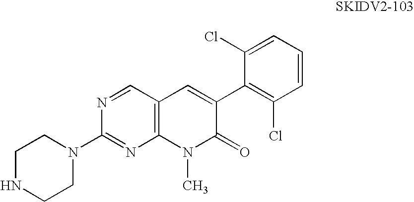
C12=C(C=NC(N3CCNCC3)=N1)C=C(C1=C(Cl)C=CC=C1Cl)C(=O)N2C
